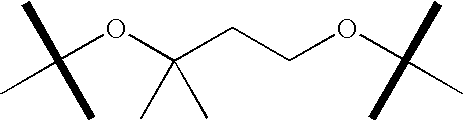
C(OC(C)(C)CCOC(C)(C)C)(C)(C)C
